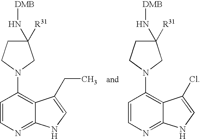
C1(N[DMB])([R31])CCN(C2=C3C(=NC=C2)NC=C3CC)C1.C1(N[DMB])([R31])CCN(C2=C3C(=NC=C2)NC=C3Cl)C1
